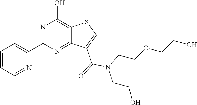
N1=C(C2=CC=CC=N2)N=C2C(=C1O)SC=C2C(=O)N(CCOCCO)CCO
